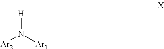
[H]N([Ar1])[Ar2]
